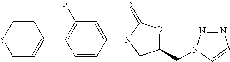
S1CC=C(C2=C(F)C=C(N3CC(CN4N=NC=C4)OC3=O)C=C2)CC1
